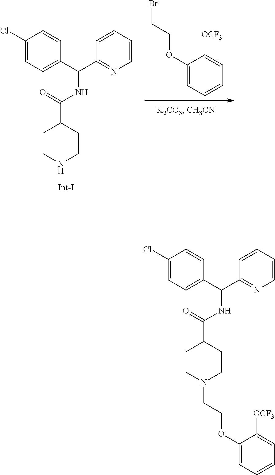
C1(OCCBr)=CC=CC=C1[OCF3].C1CNCCC1C(NC(C1=NC=CC=C1)C1=CC=C(Cl)C=C1)=O.C1CN(CCOC2=CC=CC=C2[OCF3])CCC1C(NC(C1=NC=CC=C1)C1=CC=C(Cl)C=C1)=O
